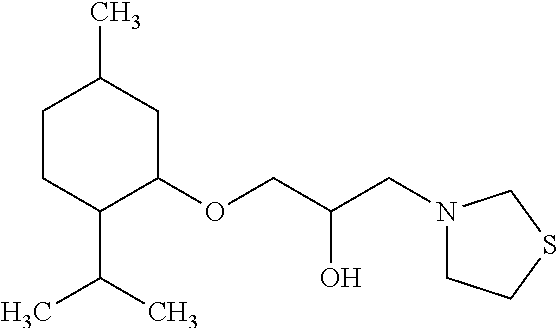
C1CC(C(C)C)C(OCC(O)CN2CCSC2)CC1C
